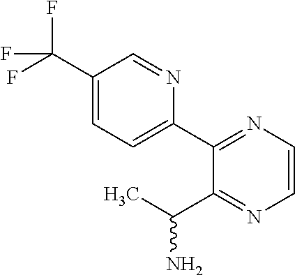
C1=CN=C(C2=CC=C(C(F)(F)F)C=N2)C(C(C)N)=N1
